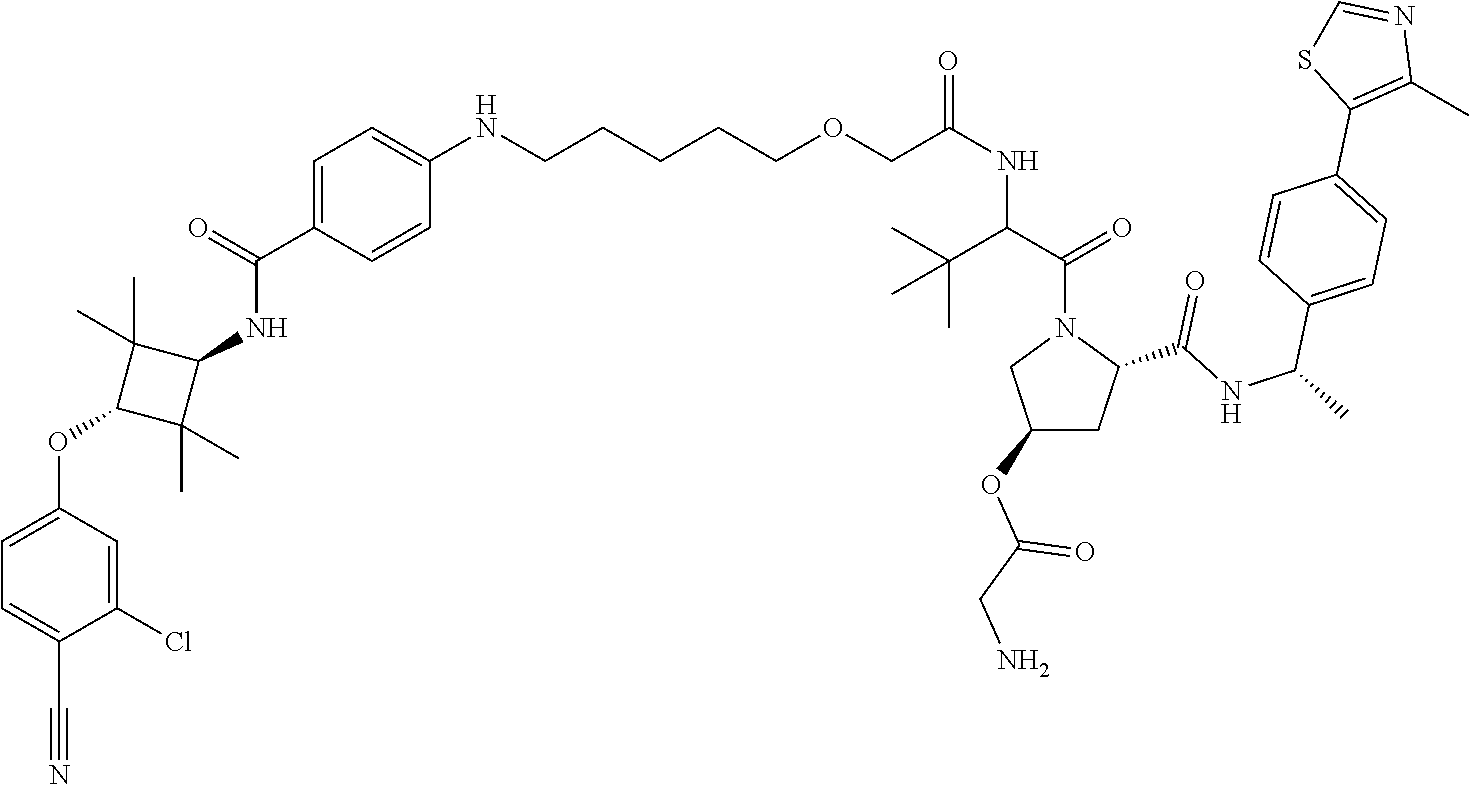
C1=C(C(=O)NC2C(C)(C)C(OC3=CC=C(C#N)C(Cl)=C3)C2(C)C)C=CC(NCCCCCOCC(NC(C(C)(C)C)C(=O)N2CC(OC(CN)=O)CC2C(NC(C)C2=CC=C(C3=C(C)N=CS3)C=C2)=O)=O)=C1
